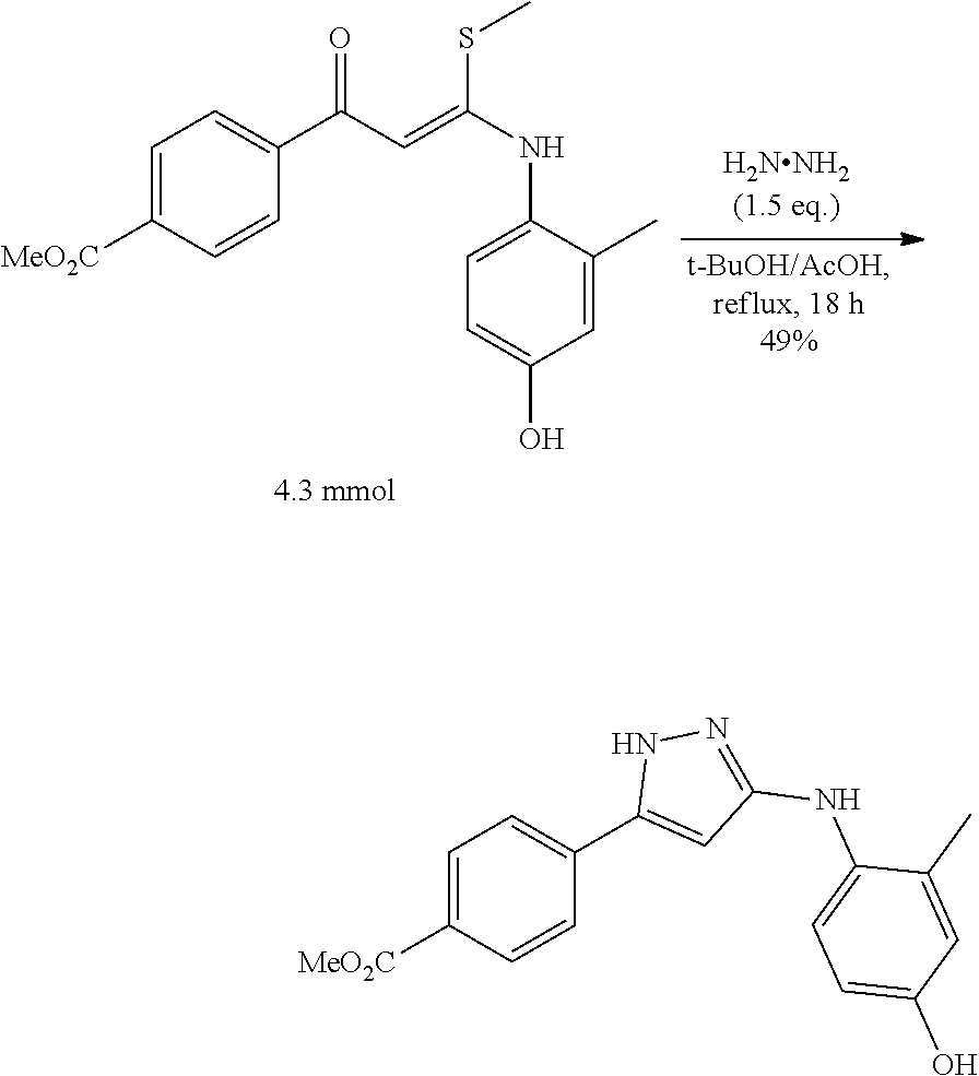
C1=C([MeO2C])C=CC(C(C=C(SC)NC2=CC=C(O)C=C2C)=O)=C1.C1=C([MeO2C])C=CC(C2=CC(NC3=CC=C(O)C=C3C)=NN2)=C1
